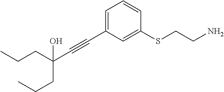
C1=C(C#CC(CCC)(O)CCC)C=C(SCCN)C=C1
